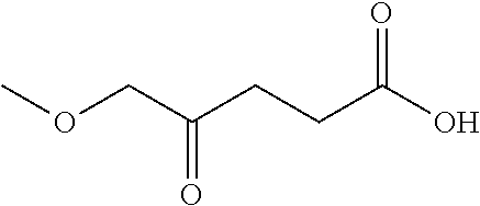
OC(CCC(COC)=O)=O
